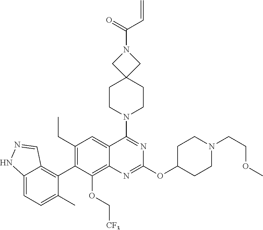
C12=CC=C(C)C(C3=C(CC)C=C4C(=C3OC[CF3])N=C(OC3CCN(CCOC)CC3)N=C4N3CCC4(CC3)CN(C(=O)C=C)C4)=C1C=NN2
